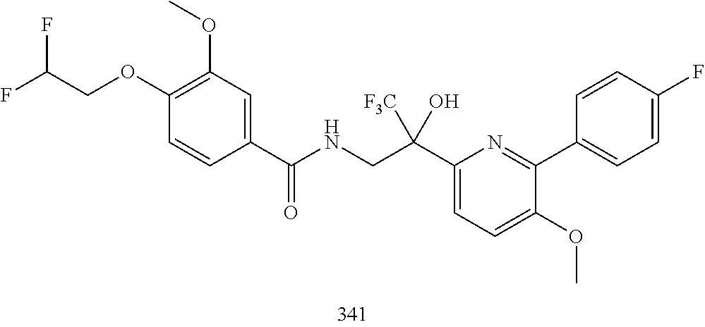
C1(C(CNC(=O)C2=CC(OC)=C(OCC(F)F)C=C2)([F3C])O)=CC=C(OC)C(C2=CC=C(F)C=C2)=N1
